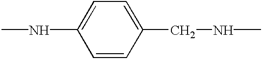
CNC1=CC=C(CNC)C=C1
